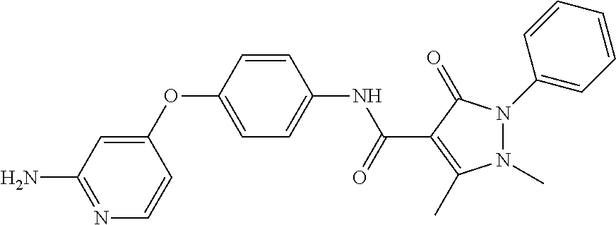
N1(C)N(C2=CC=CC=C2)C(=O)C(C(NC2=CC=C(OC3=CC(N)=NC=C3)C=C2)=O)=C1C
